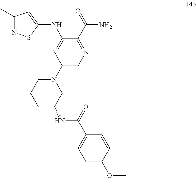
C1(NC2=NC(N3CCCC(NC(C4=CC=C(OC)C=C4)=O)C3)=CN=C2C(=O)N)=CC(C)=NS1
